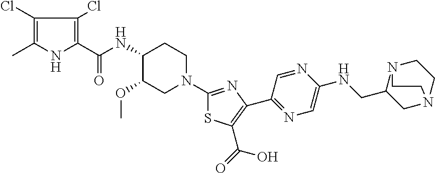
C1(Cl)=C(C)NC(C(NC2C(OC)CN(C3=NC(C4=NC=C(NCC5CN6CCN5CC6)N=C4)=C(C(O)=O)S3)CC2)=O)=C1Cl
